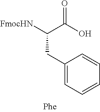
O=C(O)C([FmocHN])CC1=CC=CC=C1
